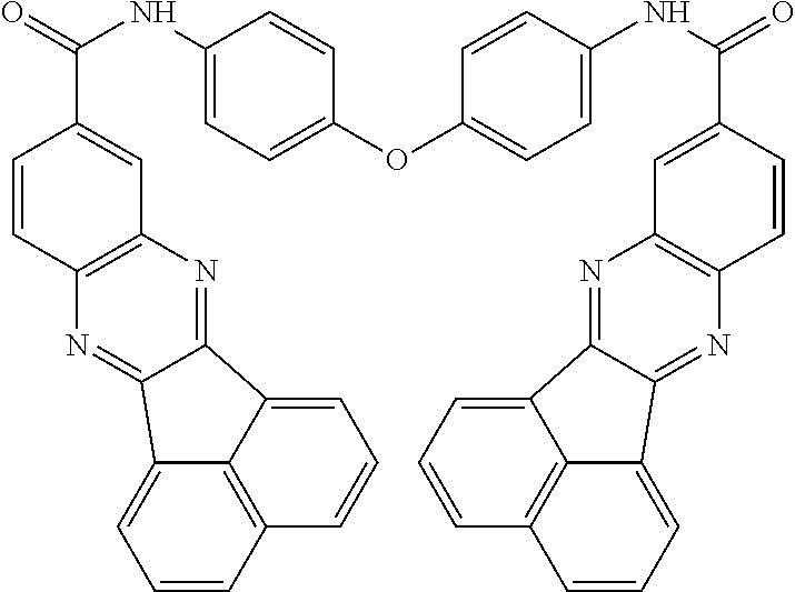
O(C1=CC=C(NC(=O)C2=CC3=C(C=C2)N=C2C4=CC=CC5=C4C(=CC=C5)C2=N3)C=C1)C1=CC=C(NC(=O)C2=CC3=C(C=C2)N=C2C4=CC=CC5=C4C(=CC=C5)C2=N3)C=C1
